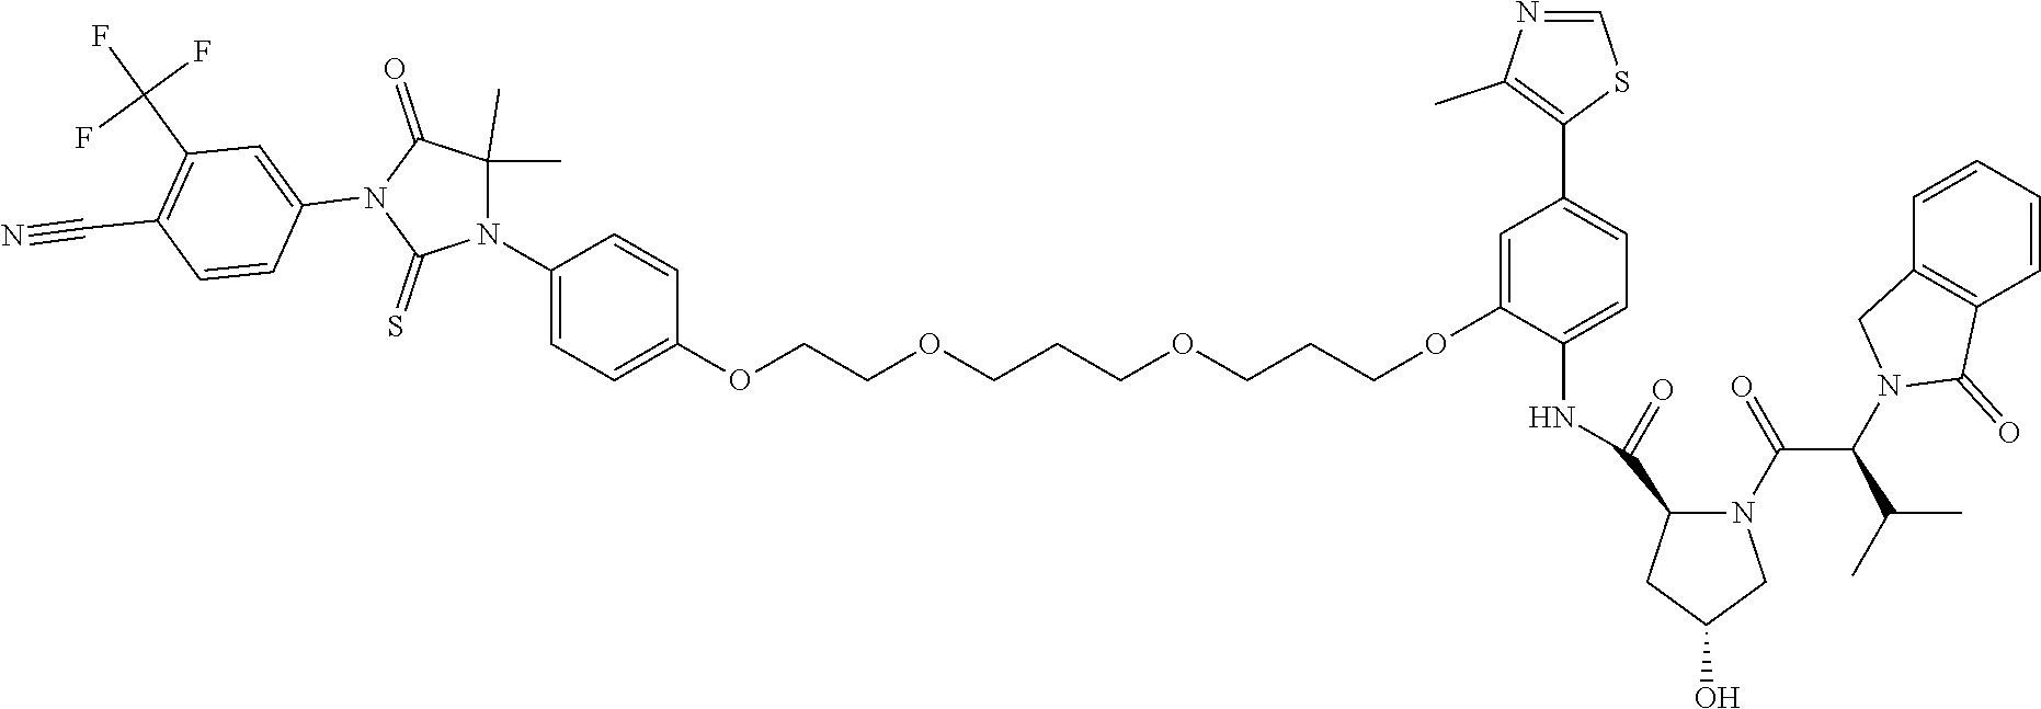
C1(OCCOCCCOCCCOC2=CC(C3=C(C)N=CS3)=CC=C2NC(C2N(C(=O)C(C(C)C)N3CC4=C(C=CC=C4)C3=O)CC(O)C2)=O)=CC=C(N2C(C)(C)C(=O)N(C3=CC(C(F)(F)F)=C(C#N)C=C3)C2=S)C=C1
